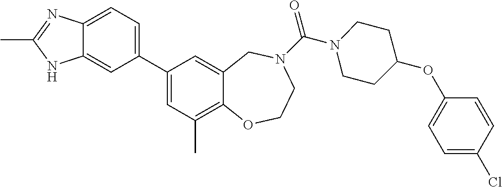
C12=CC=C(C3=CC(C)=C4C(=C3)CN(C(=O)N3CCC(OC5=CC=C(Cl)C=C5)CC3)CCO4)C=C1NC(C)=N2
